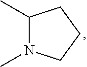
C1(C)N(C)CCC1
